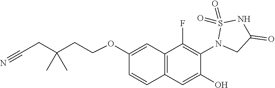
C12=C(C=C(O)C(N3CC(=O)NS3(=O)=O)=C1F)C=CC(OCCC(CC#N)(C)C)=C2
